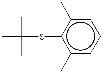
CC(Sc1c(C)cccc1C)(C)C
